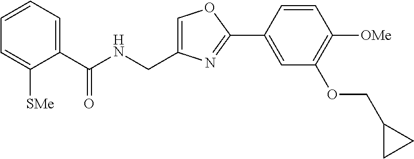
C1=C(CNC(C2=CC=CC=C2[SMe])=O)N=C(C2=CC(OCC3CC3)=C([OMe])C=C2)O1
